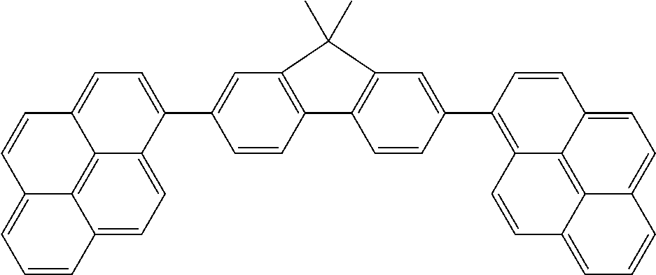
C1(C2=CC=C3C4=C5C(=CC=C24)C=CC=C5C=C3)=CC2=C(C=C1)C1=C(C2(C)C)C=C(C2=C3C4=C5C(=CC=CC5=CC=C4C=C2)C=C3)C=C1
